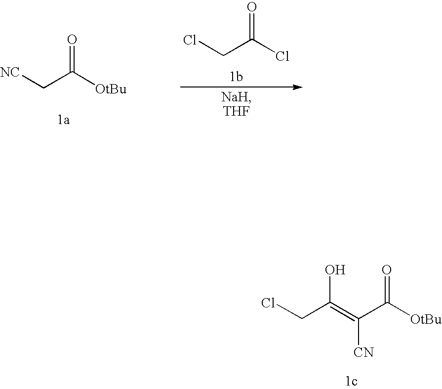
ClCC(=C(C([OtBu])=O)[CN])O.[NC]CC([OtBu])=O.ClCC(Cl)=O
